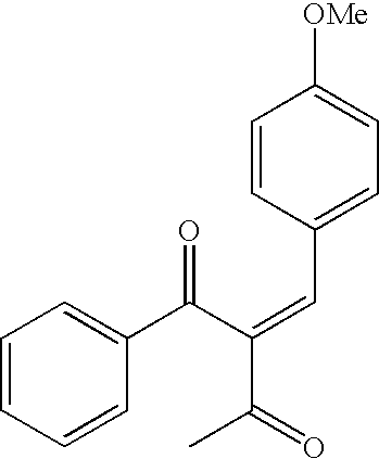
C1=CC=CC(C(C(=CC2=CC=C([OMe])C=C2)C(=O)C)=O)=C1
